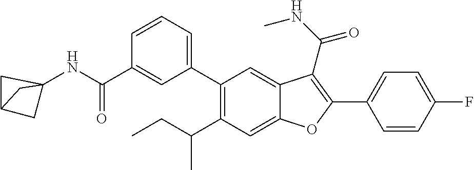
C1=CC(F)=CC=C1C1=C(C(NC)=O)C2=CC(C3=CC=CC(C(NC45CC(C4)C5)=O)=C3)=C(C(C)CC)C=C2O1
